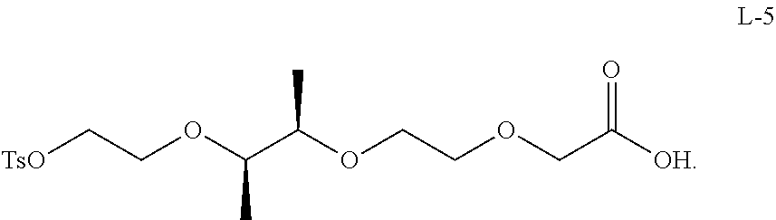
[TsO]CCOC(C(OCCOCC([OH])=O)C)C
